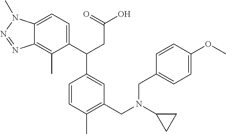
C1(C(CC(O)=O)C2=CC(CN(C3CC3)CC3=CC=C(OC)C=C3)=C(C)C=C2)=CC=C2C(=C1C)N=NN2C
